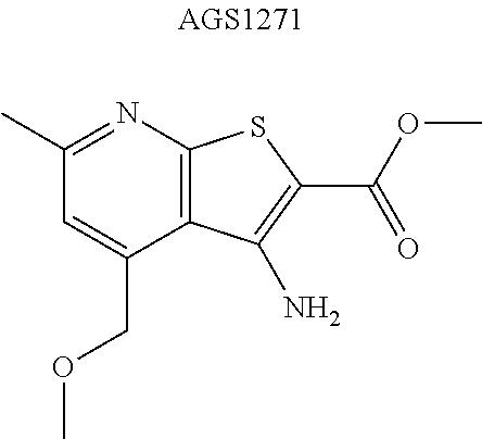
C1=C(COC)C2=C(N=C1C)SC(C(OC)=O)=C2N
